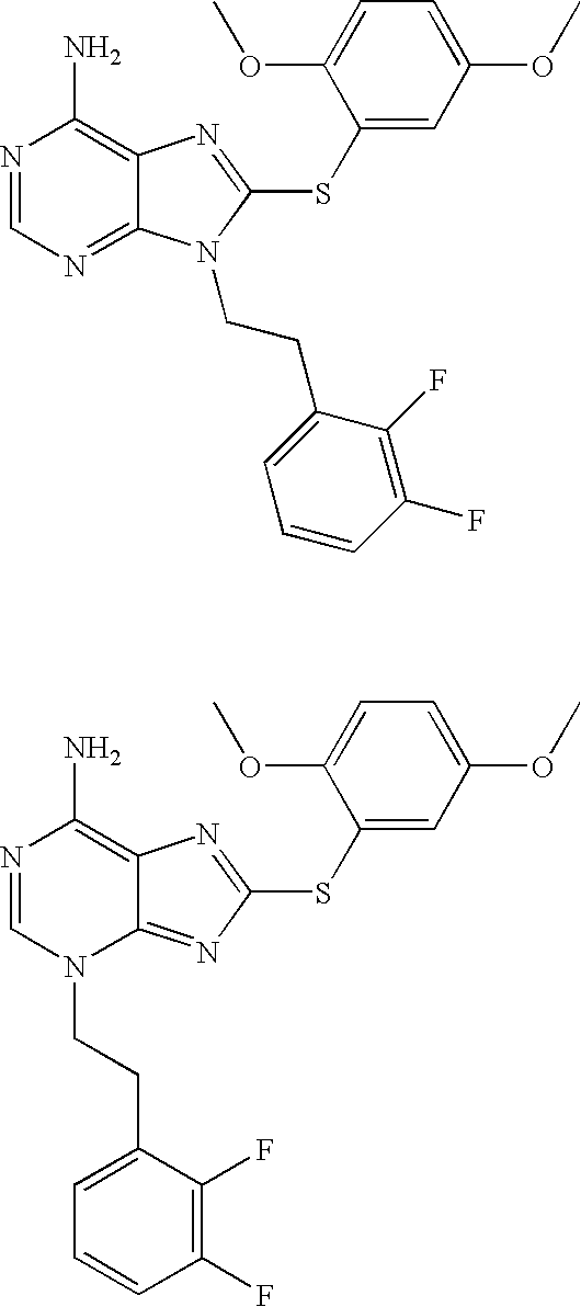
N1=CN=C2C(=C1N)N=C(SC1=CC(OC)=CC=C1OC)N2CCC1=CC=CC(F)=C1F.N1=CN(CCC2=CC=CC(F)=C2F)C2=NC(SC3=CC(OC)=CC=C3OC)=NC2=C1N
